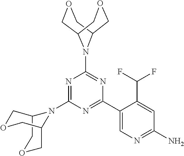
N1=C(N2C3COCC2COC3)N=C(C2=CN=C(N)C=C2C(F)F)N=C1N1C2COCC1COC2
